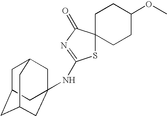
S1C2(C(=O)N=C1NC13CC4CC(CC(C4)C1)C3)CCC(OC)CC2
